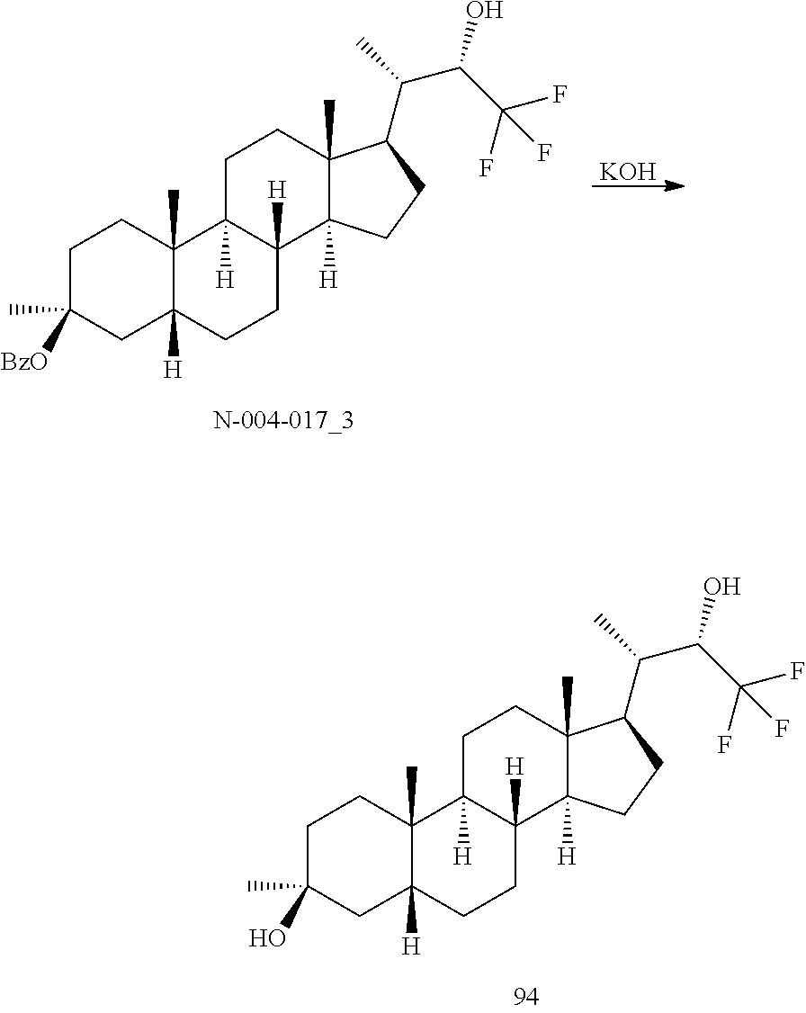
[KOH].C1C(C)([BzO])CC2([H])C(C)(C1)C1([H])C([H])(CC2)C2([H])C(C)(CC1)C(C(C)C(C(F)(F)F)O)CC2.C1C(C)(O)CC2([H])C(C)(C1)C1([H])C([H])(CC2)C2([H])C(C)(CC1)C(C(C)C(C(F)(F)F)O)CC2
